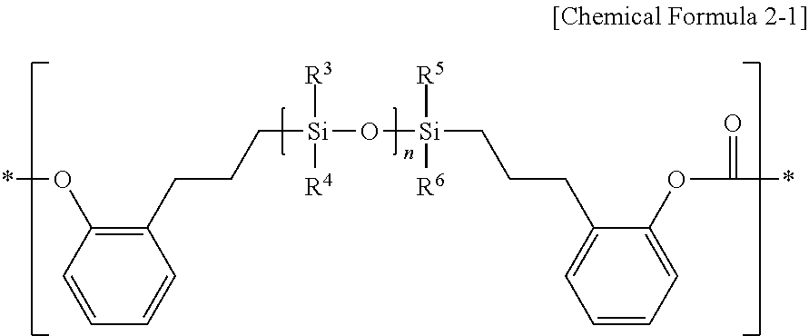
C1=CC(O*)=C(CCC[Si](O[Si](CCCC2=CC=CC=C2OC(*)=O)([R5])[R6])([R4])[R3])C=C1
